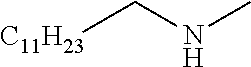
[C11H23]CNC
